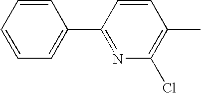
C1=CC=CC(C2=NC(Cl)=C(C)C=C2)=C1
